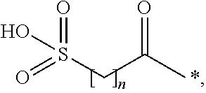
OS(CC(C)=O)(=O)=O.*
